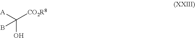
C([CO2R8])([A])(O)B
